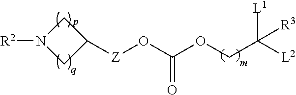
C1N([R2])CC1[Z]OC(OCC([L1])([L2])[R3])=O
